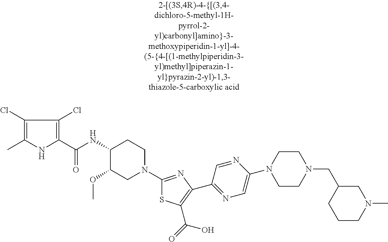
C1(Cl)=C(C)NC(C(NC2C(OC)CN(C3=NC(C4=NC=C(N5CCN(CC6CCCN(C)C6)CC5)N=C4)=C(C(=O)O)S3)CC2)=O)=C1Cl
